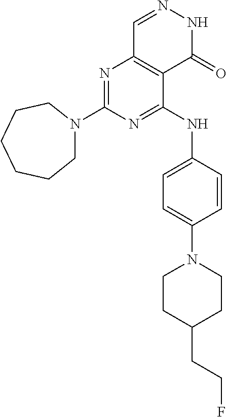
N1=C(N2CCCCCC2)N=C(NC2=CC=C(N3CCC(CCF)CC3)C=C2)C2=C1C=NNC2=O
